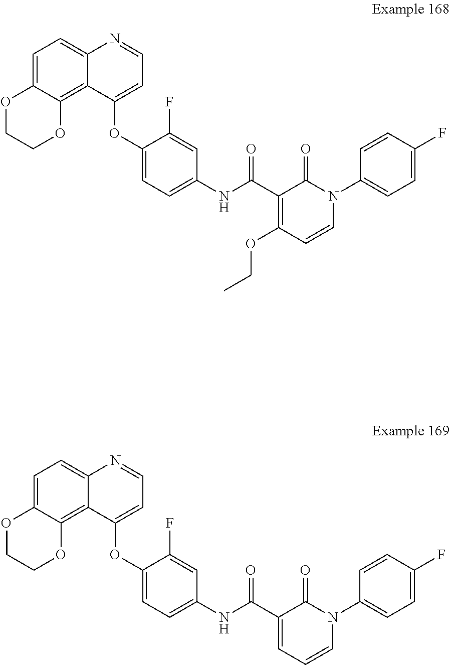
C1=C2C(=C3C(=C1)N=CC=C3OC1=CC=C(NC(C3=C(OCC)C=CN(C4=CC=C(F)C=C4)C3=O)=O)C=C1F)OCCO2.C1=C2C(=C3C(=C1)N=CC=C3OC1=CC=C(NC(C3=CC=CN(C4=CC=C(F)C=C4)C3=O)=O)C=C1F)OCCO2
